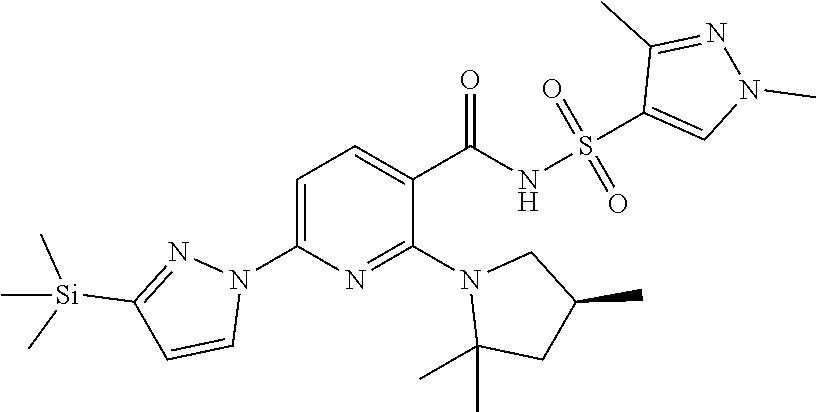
N1(C2=NC(N3C=CC([Si](C)(C)C)=N3)=CC=C2C(=O)NS(=O)(=O)C2=CN(C)N=C2C)C(C)(C)CC(C)C1
